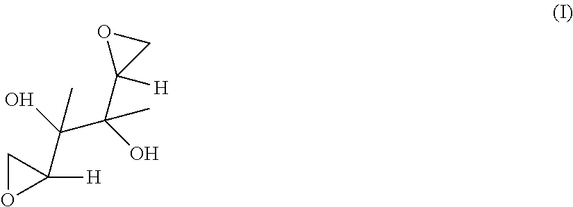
C1OC1([H])C(O)(C(O)(C)C1([H])CO1)C
